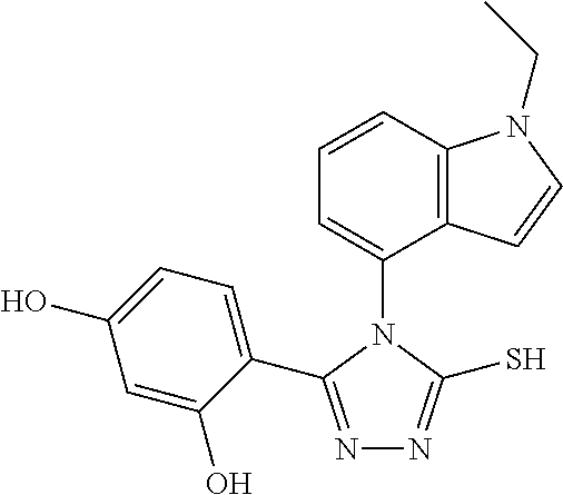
C1=CC2=C(C(N3C(C4=CC=C(O)C=C4O)=NN=C3S)=C1)C=CN2CC
